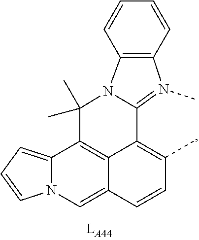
C12=N(C)C3=C(N1C(C)(C)C1=C4C2=C(C)C=CC4=CN2C1=CC=C2)C=CC=C3
